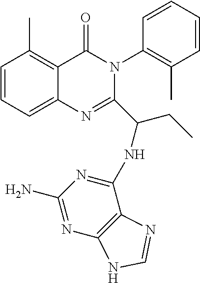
C1=CC=C2C(=C1C)C(=O)N(C1=C(C)C=CC=C1)C(C(NC1=NC(N)=NC3=C1N=CN3)CC)=N2
